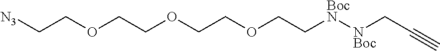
[N3]CCOCCOCCOCC[BocN][NBoc]CC#C
